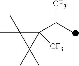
C1([CF3])(C(C)[CF3])C(C)(C)C1(C)C
